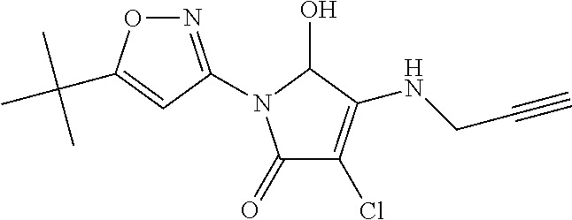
C1(=O)C(Cl)=C(NCC#C)C(O)N1C1=NOC(C(C)(C)C)=C1
